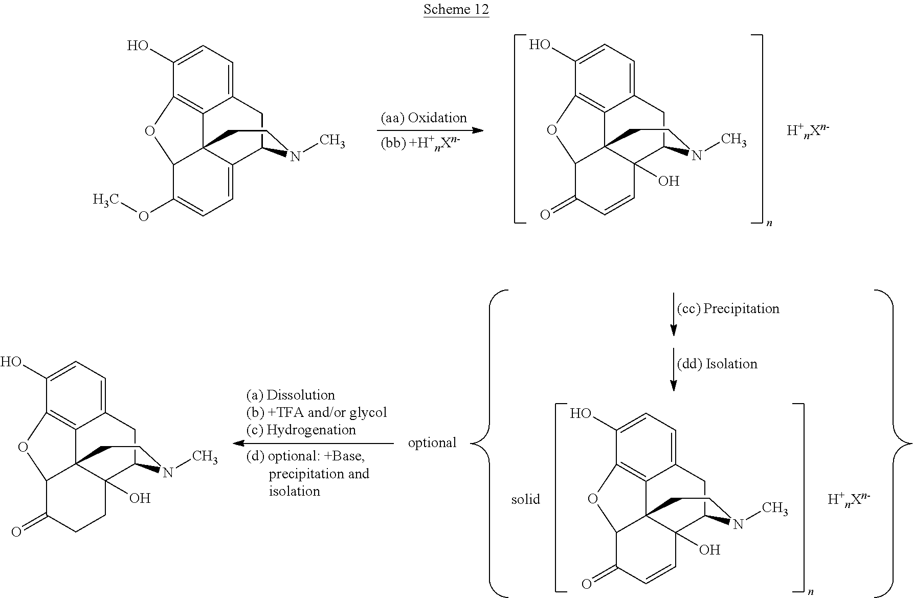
C12=CC=C(O)C3=C1C14C(O)(C(C2)N(C)CC1)C=CC(=O)C4O3.C12=CC=C(O)C3=C1C14C(=CC=C(OC)C1O3)C(C2)N(C)CC4.C12=CC=C(O)C3=C1C14C(O)(C(C2)N(C)CC1)C=CC(=O)C4O3.C12=CC=C(O)C3=C1C14C(O)(C(C2)N(C)CC1)CCC(=O)C4O3
